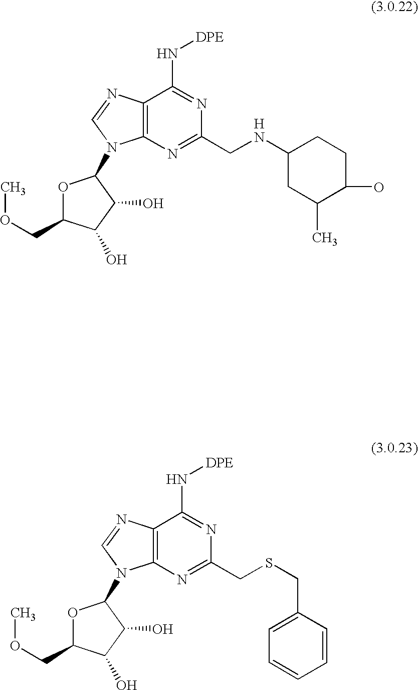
O1C(COC)C(O)C(O)C1N1C2=C(C(N[DPE])=NC(CSCC3=CC=CC=C3)=N2)N=C1.O1C(COC)C(O)C(O)C1N1C2=C(C(N[DPE])=NC(CNC3CC(C)C(O)CC3)=N2)N=C1.[H]
